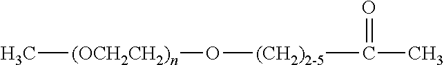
C[(OCH2CH2)n]O[(CH2)2-5]C(=O)C
